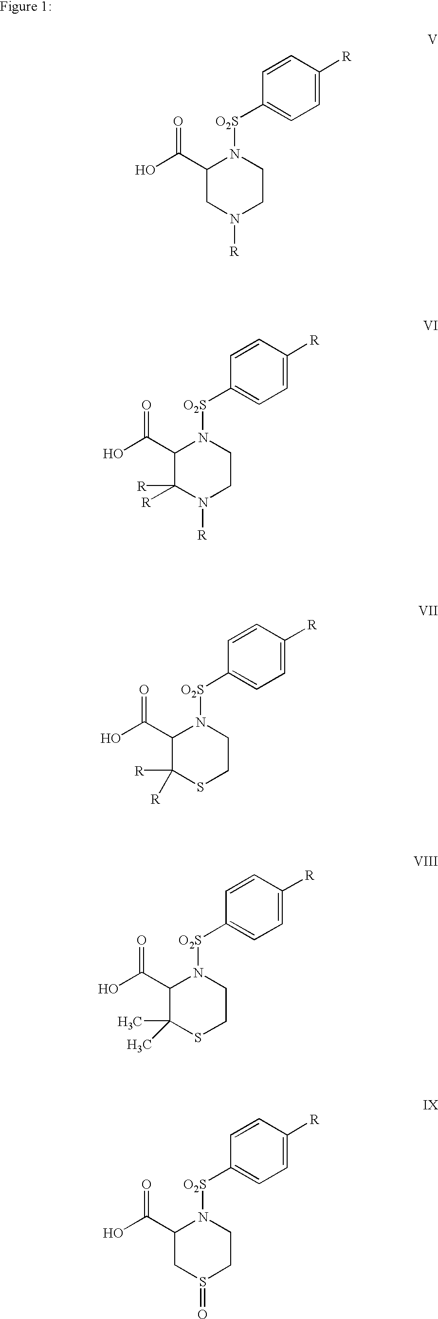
C1(C(O)=O)C([R])([R])N([R])CCN1[O2S]C1=CC=C([R])C=C1.C1(C(O)=O)C([R])([R])SCCN1[O2S]C1=CC=C([R])C=C1.C1(C(O)=O)C(C)(C)SCCN1[O2S]C1=CC=C([R])C=C1.C1(C(O)=O)CS(=O)CCN1[O2S]C1=CC=C([R])C=C1.C1(C(O)=O)CN([R])CCN1[O2S]C1=CC=C([R])C=C1.[V]
